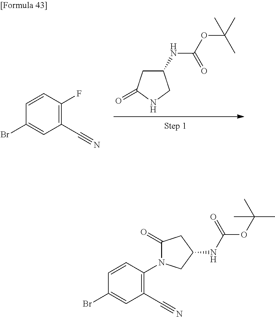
C1(NC(OC(C)(C)C)=O)CC(=O)NC1.C1=CC(Br)=CC(C#N)=C1F.C1=CC(Br)=CC(C#N)=C1N1C(=O)CC(NC(OC(C)(C)C)=O)C1
